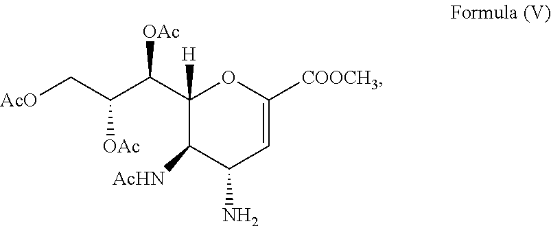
[AcO]CC(C(C1([H])C([AcHN])C(N)C=C([COOCH3])O1)[OAc])[OAc]
